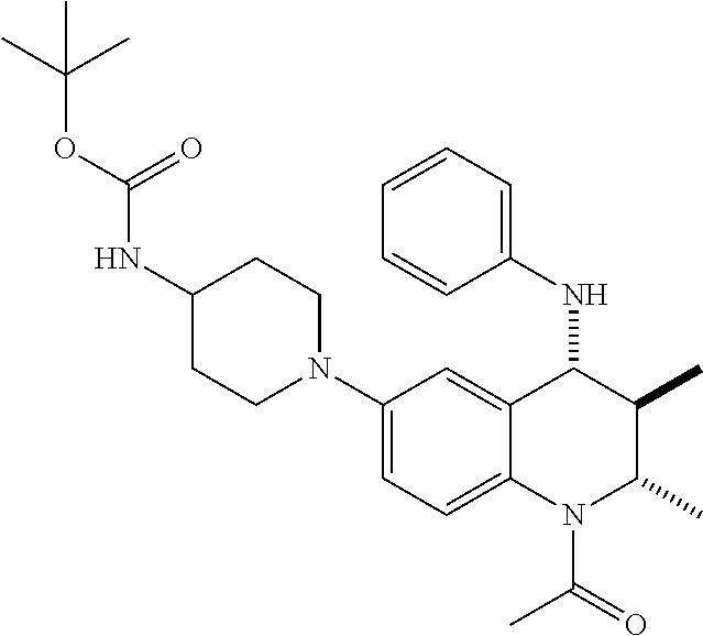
C1(N2CCC(NC(OC(C)(C)C)=O)CC2)=CC=C2C(=C1)C(NC1=CC=CC=C1)C(C)C(C)N2C(C)=O
